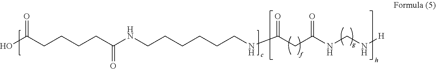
OC(CCCCC(NCCCCCCNC(CC(NCN[H])=O)=O)=O)=O
